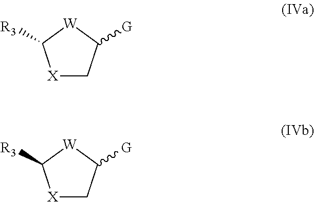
[X]1CC([G])[W]C1[R3].[X]1CC([G])[W]C1[R3]
